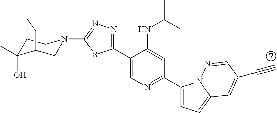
C1(C2=CN=C(C3=CC=C4N3N=CC(C#C)=C4)C=C2NC(C)C)=NN=C(N2CC3C(C)(O)C(C2)CC3)S1
